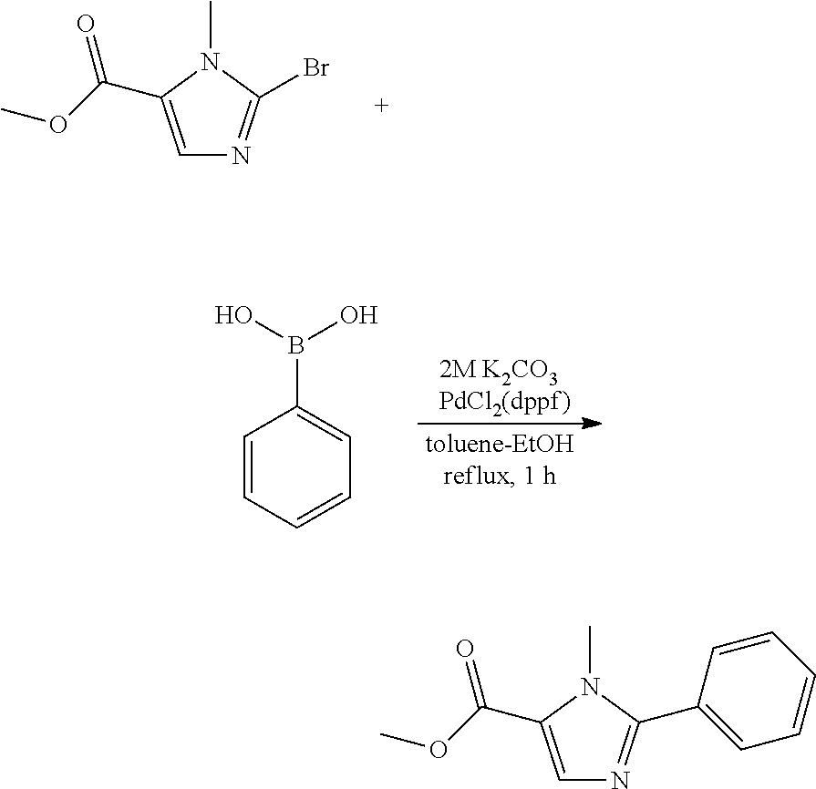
C1=C(C(OC)=O)N(C)C(Br)=N1.C1=CC=CC=C1B(O)O.C1=C(C(OC)=O)N(C)C(C2=CC=CC=C2)=N1
